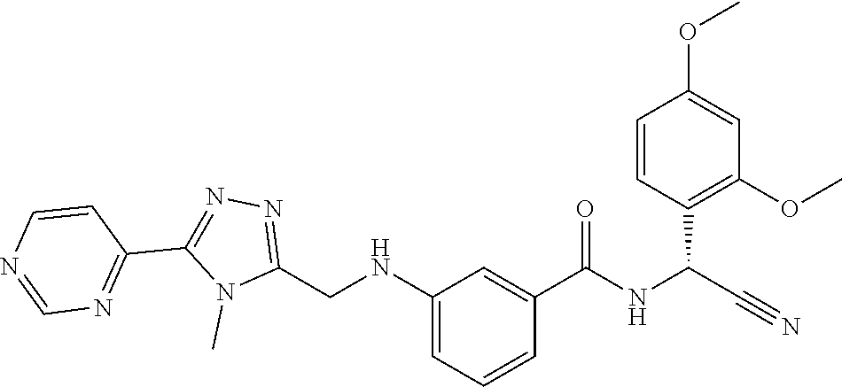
N1(C)C(CNC2=CC=CC(C(=O)NC(C#N)C3=C(OC)C=C(OC)C=C3)=C2)=NN=C1C1=NC=NC=C1
